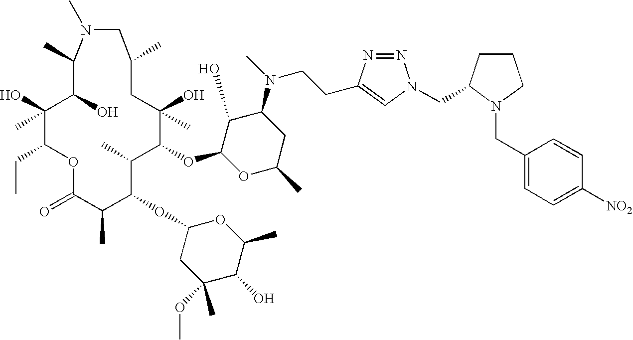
O1C(=O)C(C)C(OC2CC(OC)(C)C(O)C(C)O2)C(C)C(OC2OC(C)CC(N(CCC3=CN(CC4CCCN4CC4=CC=C([NO2])C=C4)N=N3)C)C2O)C(O)(C)CC(C)CN(C)C(C)C(O)C(O)(C)C1CC
